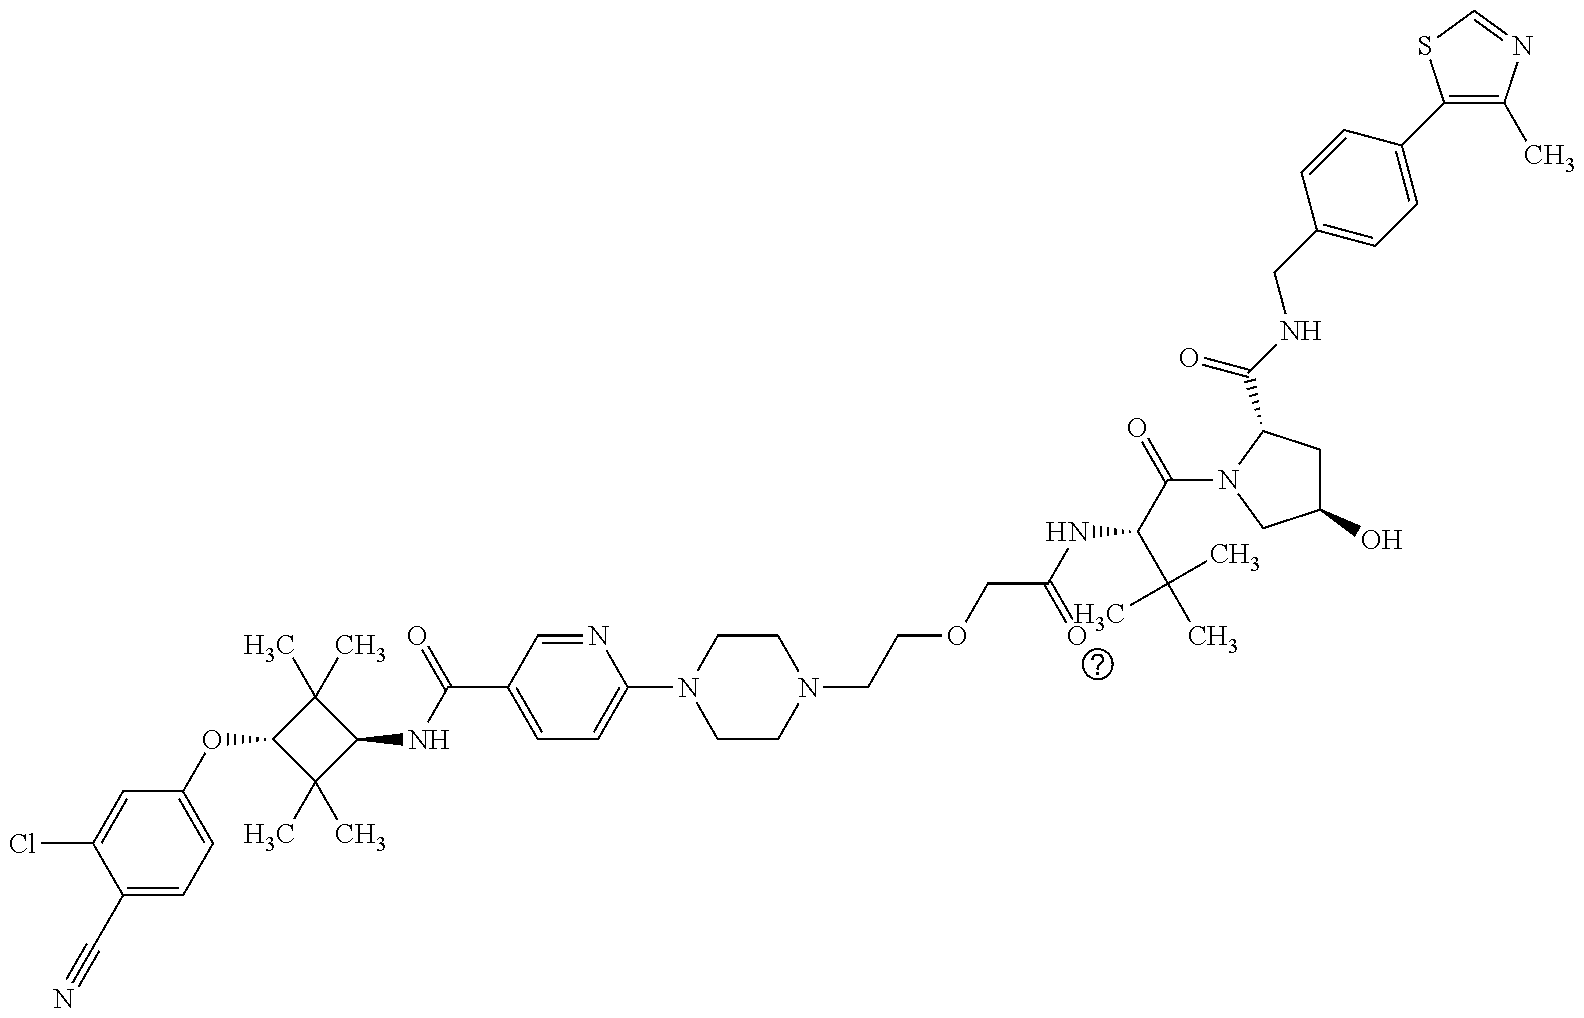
C1(C#N)=CC=C(OC2C(C)(C)C(NC(C3=CC=C(N4CCN(CCOCC(NC(C(=O)N5C(C(NCC6=CC=C(C7=C(C)N=CS7)C=C6)=O)CC(O)C5)C(C)(C)C)=O)CC4)N=C3)=O)C2(C)C)C=C1Cl
